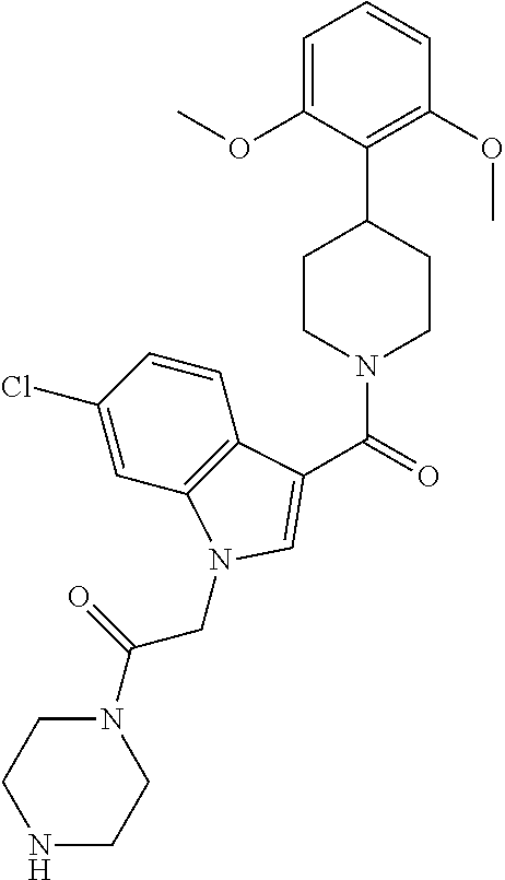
C1=C(OC)C(C2CCN(C(=O)C3=CN(CC(=O)N4CCNCC4)C4=C3C=CC(Cl)=C4)CC2)=C(OC)C=C1
